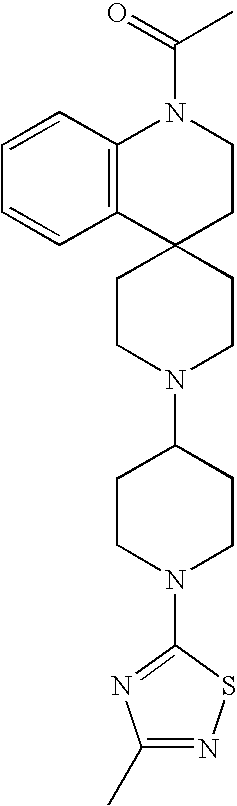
C1=CC2=C(C=C1)C1(CCN2C(=O)C)CCN(C2CCN(C3=NC(C)=NS3)CC2)CC1
